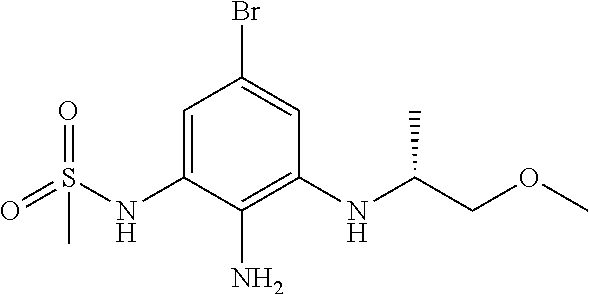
C1=C(NS(=O)(=O)C)C(N)=C(NC(COC)C)C=C1Br
